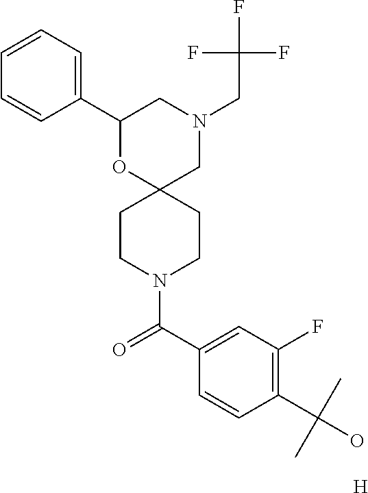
[H].N1(CC(F)(F)F)CC2(OC(C3=CC=CC=C3)C1)CCN(C(C1=CC(F)=C(C(C)(C)O)C=C1)=O)CC2
